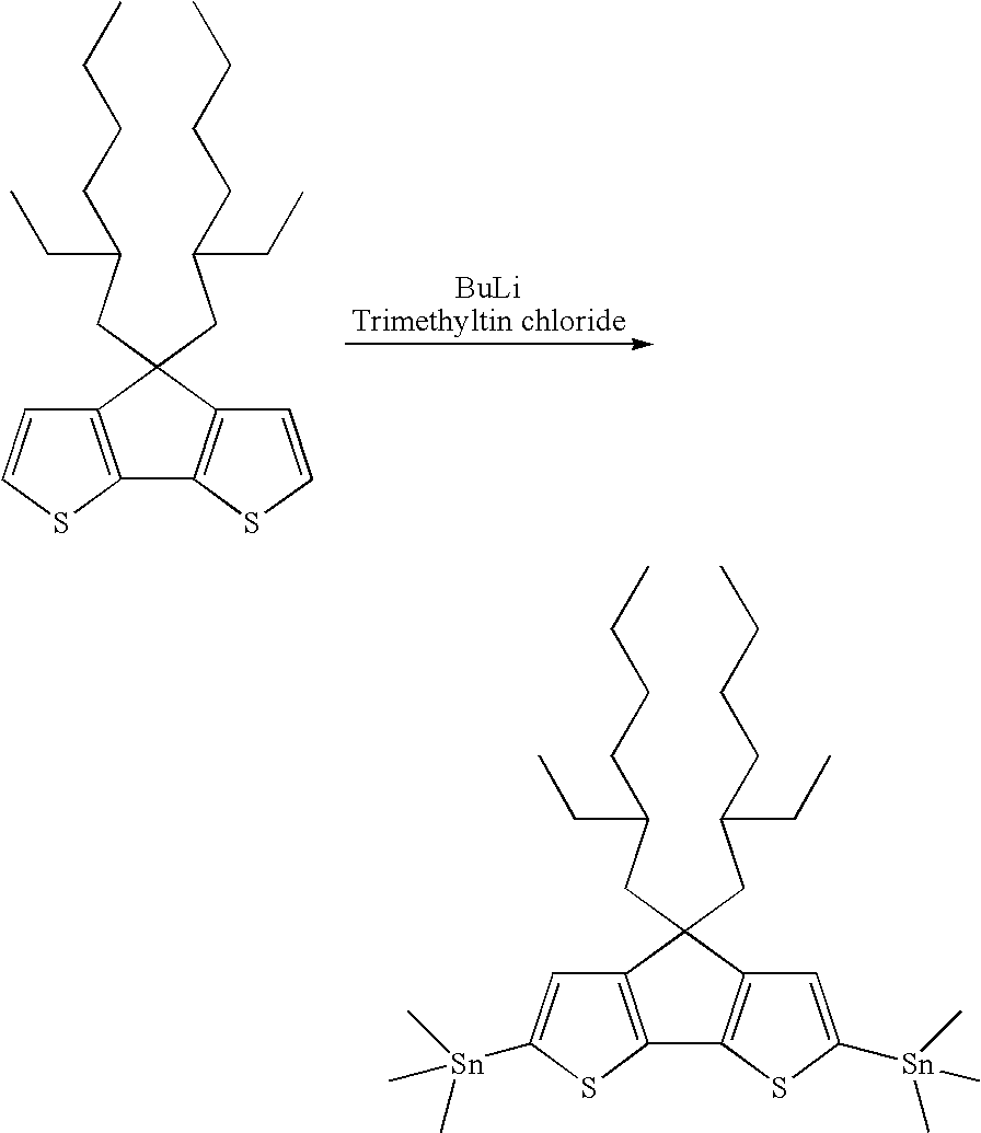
C12=C(SC=C1)C1=C(C=CS1)C2(CC(CCCC)CC)CC(CCCC)CC.C12=C(SC([Sn](C)(C)C)=C1)C1=C(C=C([Sn](C)(C)C)S1)C2(CC(CCCC)CC)CC(CCCC)CC
